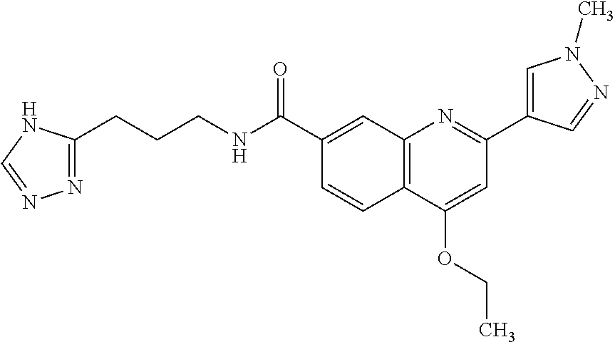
C1(C(NCCCC2=NN=CN2)=O)=CC2=C(C=C1)C(OCC)=CC(C1=CN(C)N=C1)=N2
